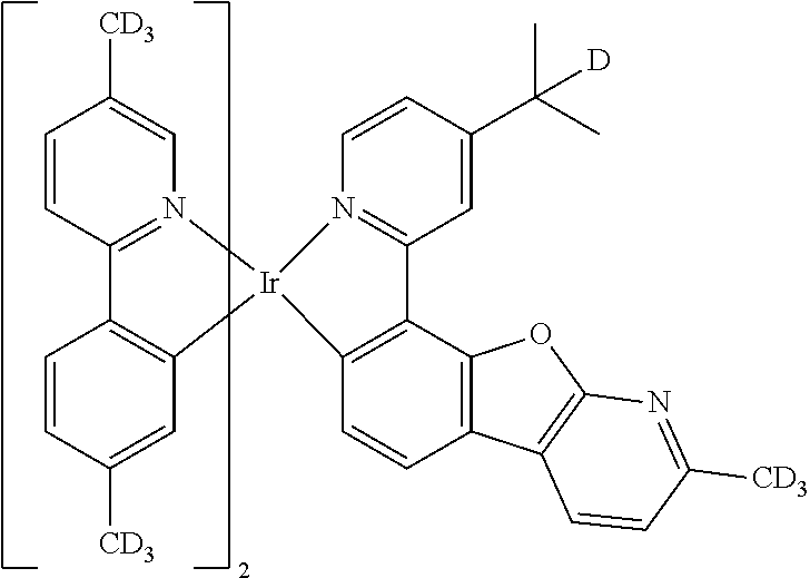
C1=CC2=N(C=C1[CD3])[Ir]1(C3=C2C=CC([CD3])=C3)C2=C(C3=C(C=C2)C2=C(O3)N=C([CD3])C=C2)C2=N1C=CC(C(C)(C)[D])=C2
